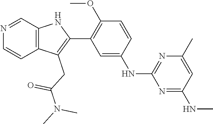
C12=C(C=NC=C1)NC(C1=C(OC)C=CC(NC3=NC(C)=CC(NC)=N3)=C1)=C2CC(N(C)C)=O
